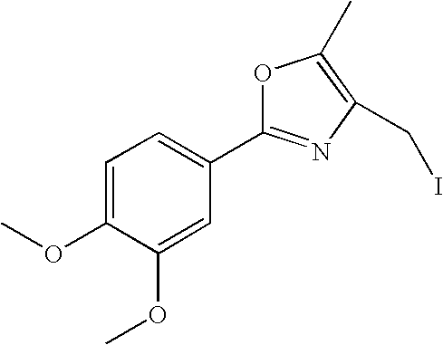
C1=C(OC)C(OC)=CC(C2=NC(CI)=C(C)O2)=C1
